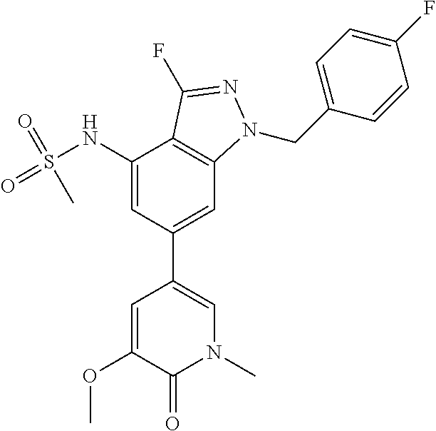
O(C1=CC(C2=CC3=C(C(NS(=O)(=O)C)=C2)C(F)=NN3CC2=CC=C(F)C=C2)=CN(C)C1=O)C
